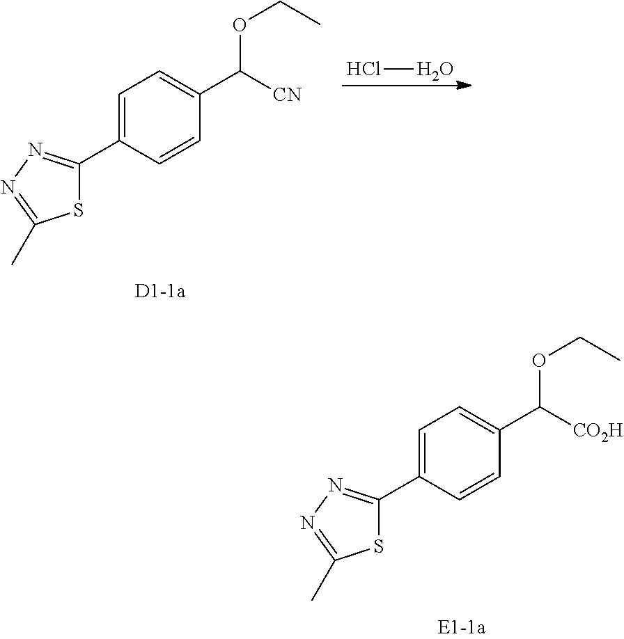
C1=C(C2=NN=C(C)S2)C=CC(C([CN])OCC)=C1.ClO.C1=C(C2=NN=C(C)S2)C=CC(C([CO2H])OCC)=C1
